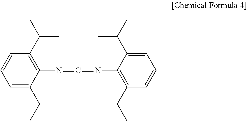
C1=CC=C(C(C)C)C(N=C=NC2=C(C(C)C)C=CC=C2C(C)C)=C1C(C)C
